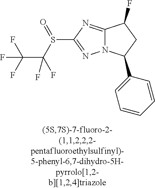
C12=NC(S(C(F)(C(F)(F)F)F)=O)=NN1C(C1=CC=CC=C1)CC2F
